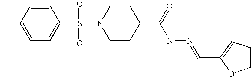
CC1=CC=C(S(=O)(=O)N2CCC(C(=O)NN=CC3=CC=CO3)CC2)C=C1
